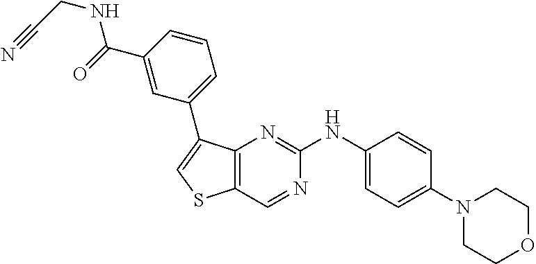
C1=CC(N2CCOCC2)=CC=C1NC1=NC2=C(C=N1)SC=C2C1=CC=CC(C(=O)NCC#N)=C1
